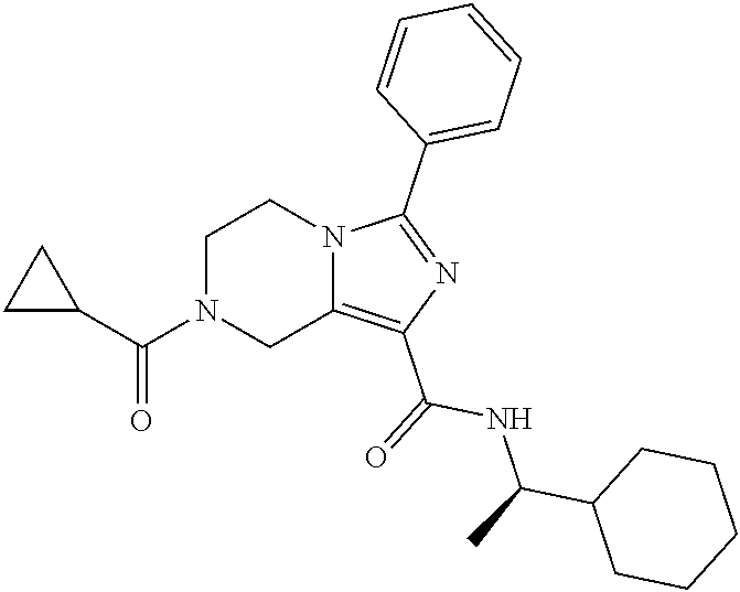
C1N(C(C2CC2)=O)CC2=C(C(=O)NC(C3CCCCC3)C)N=C(C3=CC=CC=C3)N2C1
